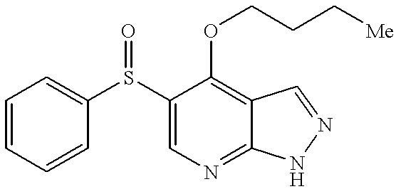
C1=CC=CC(S(C2=CN=C3C(=C2OCCC[Me])C=NN3)=O)=C1
